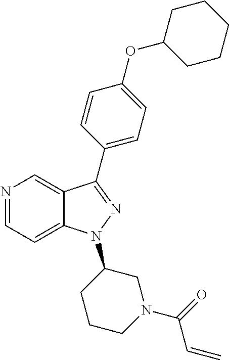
N1=CC=C2C(=C1)C(C1=CC=C(OC3CCCCC3)C=C1)=NN2C1CCCN(C(=O)C=C)C1
